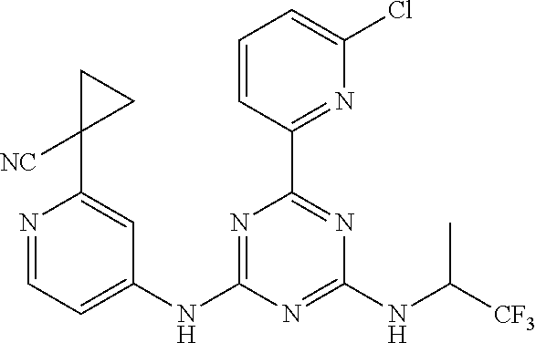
C1(NC2=NC(C3=NC(Cl)=CC=C3)=NC(NC([CF3])C)=N2)=CC=NC(C2([NC])CC2)=C1
